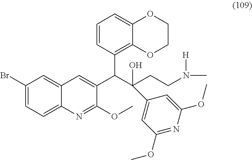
C1(Br)=CC=C2C(=C1)C=C(C(C(CCN(C)[H])(O)C1=CC(OC)=NC(OC)=C1)C1=C3C(=CC=C1)OCCO3)C(OC)=N2
